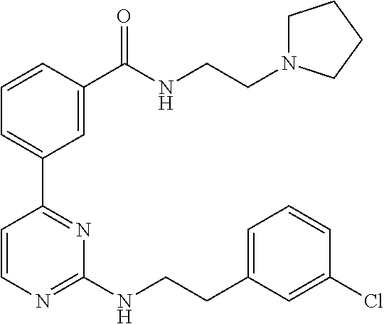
C1=CC(C(NCCN2CCCC2)=O)=CC(C2=NC(NCCC3=CC=CC(Cl)=C3)=NC=C2)=C1
